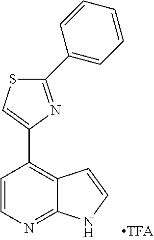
C1=CN=C2C(=C1C1=CSC(C3=CC=CC=C3)=N1)C=CN2
